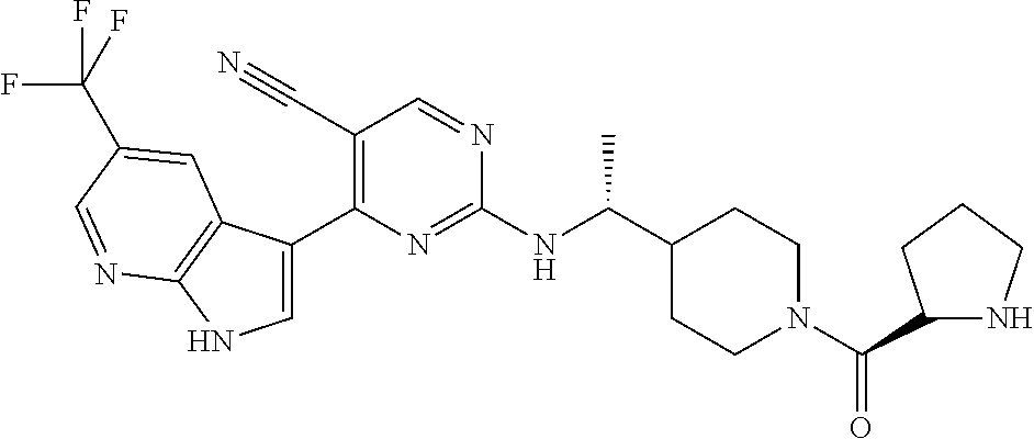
C1(C(NC2=NC(C3=CNC4=C3C=C(C(F)(F)F)C=N4)=C(C#N)C=N2)C)CCN(C(C2NCCC2)=O)CC1
